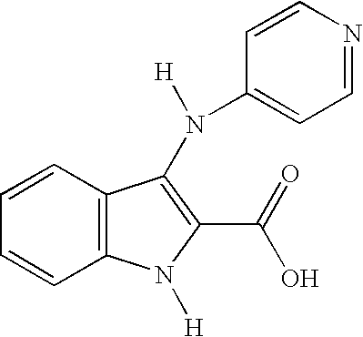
C12=C(C=CC=C1)C(N(C1=CC=NC=C1)[H])=C(C(=O)O)N2[H]
